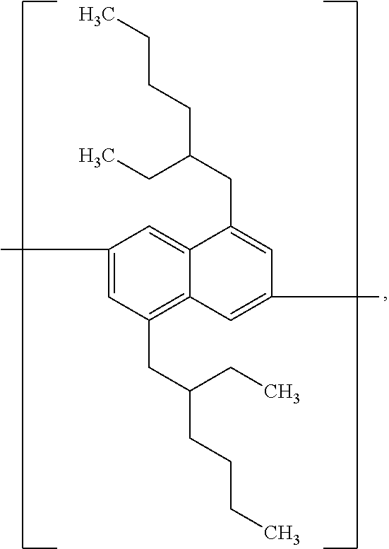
C1(C)=CC(CC(CCCC)CC)=C2C(=C1)C(CC(CCCC)CC)=CC(C)=C2
